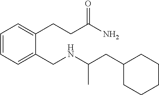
C1=CC=C(CNC(CC2CCCCC2)C)C(CCC(N)=O)=C1
